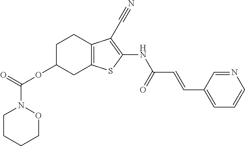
O(C1CC2=C(CC1)C(C#N)=C(NC(C=CC1=CC=CN=C1)=O)S2)C(=O)N1CCCCO1
